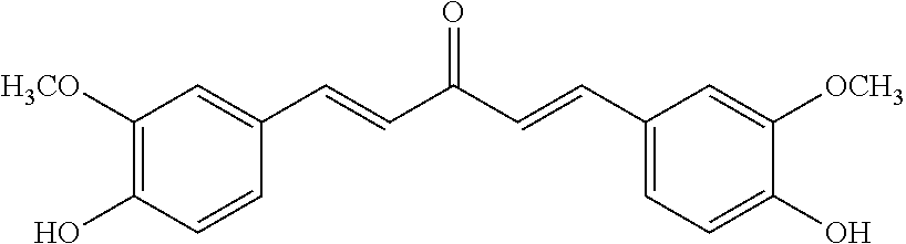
C1([OCH3])=CC(C=CC(=O)C=CC2=CC([H3CO])=C(O)C=C2)=CC=C1O
